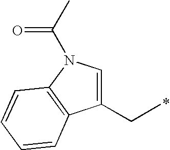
C1(CC)=CN(C(C)=O)C2=C1C=CC=C2
